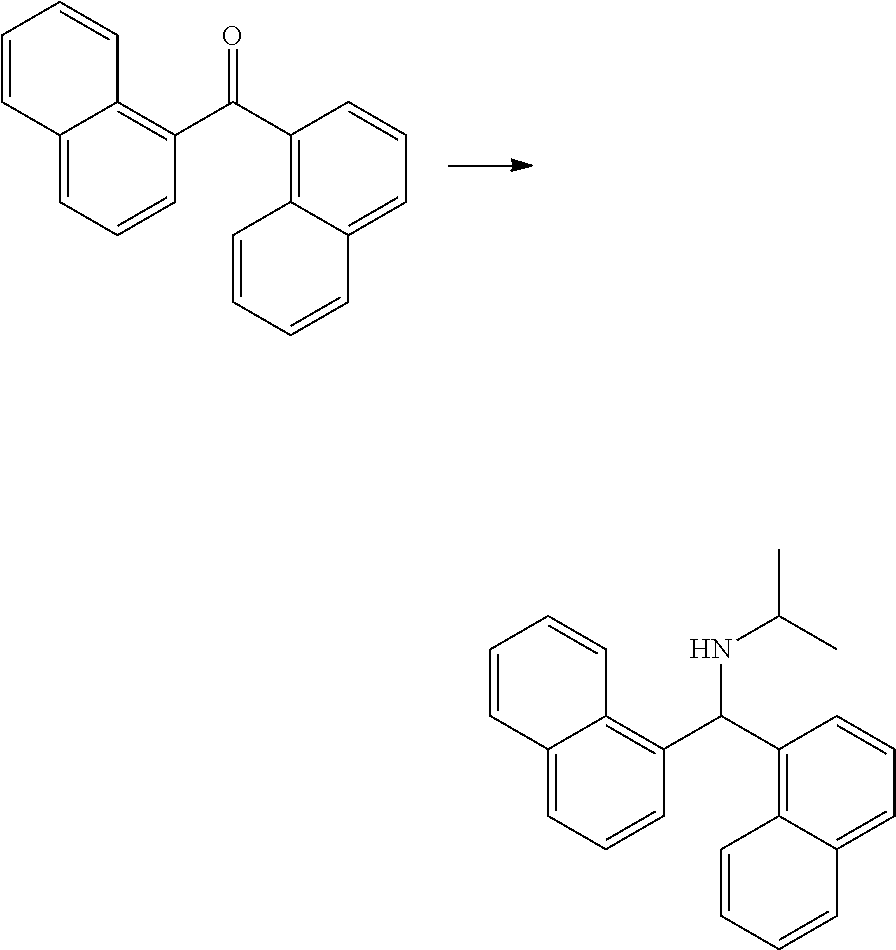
O=C(C1=C2C(=CC=C1)C=CC=C2)C1=C2C(=CC=C1)C=CC=C2.N(C(C1=C2C(=CC=C1)C=CC=C2)C1=C2C(=CC=C1)C=CC=C2)C(C)C
